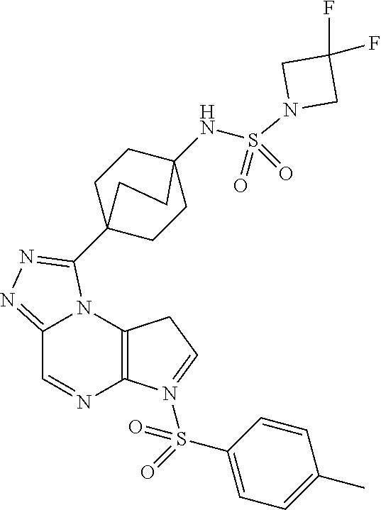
C12=C(N3C(=NN=C3C34CCC(NS(N5CC(F)(F)C5)(=O)=O)(CC3)CC4)C=N1)CC=N2S(=O)(C1=CC=C(C)C=C1)=O
